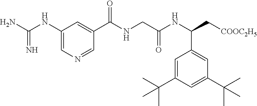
C1(NC(N)=N)=CN=CC(C(NCC(NC(C[COOC2H5])C2=CC(C(C)(C)C)=CC(C(C)(C)C)=C2)=O)=O)=C1
